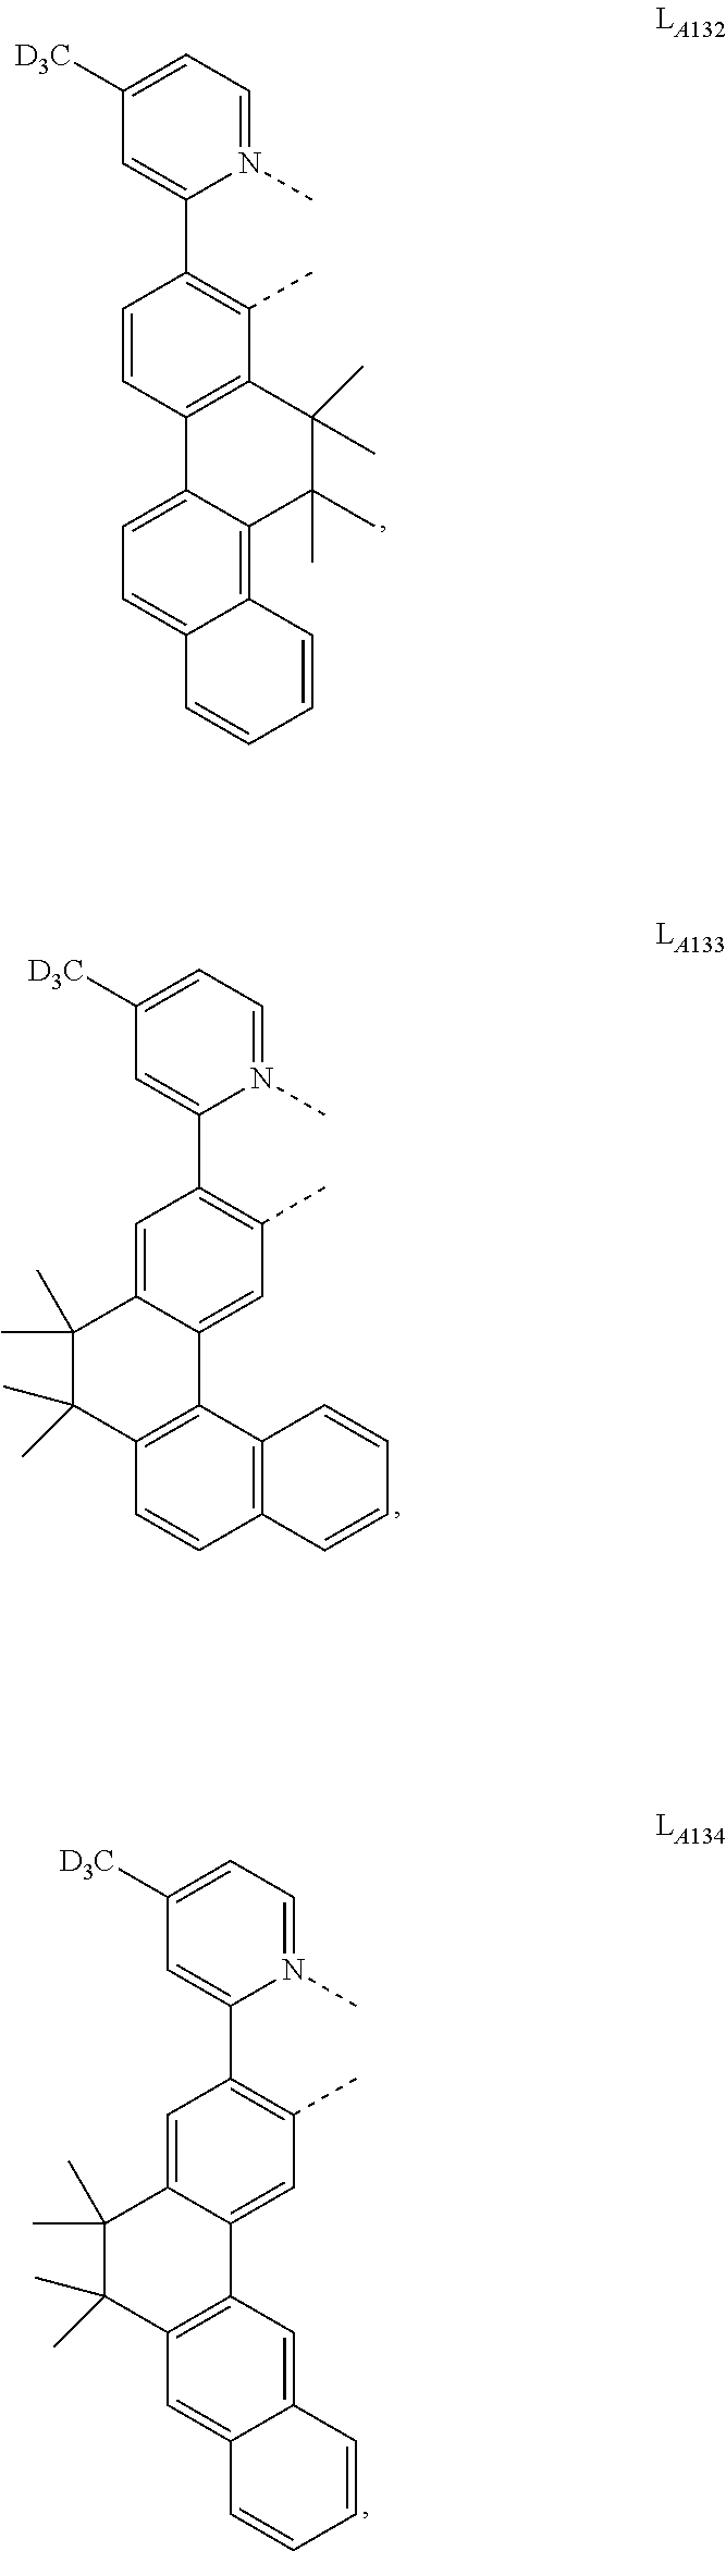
N1(C)=CC=C([D3C])C=C1C1=C(C)C2=C(C=C1)C1=CC=C3C(=C1C(C)(C)C2(C)C)C=CC=C3.N1(C)=CC=C([D3C])C=C1C1=C(C)C=C2C(=C1)C(C)(C)C(C)(C)C1=C2C2=C(C=C1)C=CC=C2.N1(C)=CC=C([D3C])C=C1C1=C(C)C=C2C(=C1)C(C)(C)C(C)(C)C1=C2C=C2C(=C1)C=CC=C2
